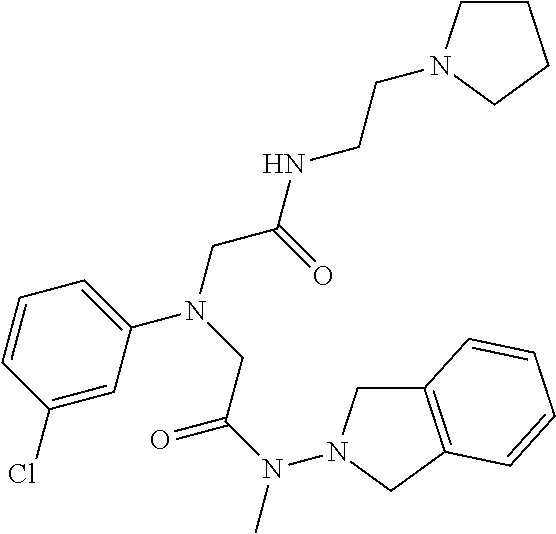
C1=CC(Cl)=CC(N(CC(N(C)N2CC3=C(C2)C=CC=C3)=O)CC(NCCN2CCCC2)=O)=C1
